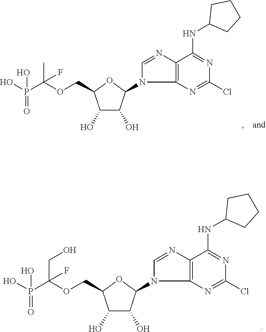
P(C(OCC1C(O)C(O)C(N2C=NC3=C2N=C(Cl)N=C3NC2CCCC2)O1)(CO)F)(O)(=O)O.P(C(OCC1C(O)C(O)C(N2C=NC3=C2N=C(Cl)N=C3NC2CCCC2)O1)(C)F)(O)(=O)O
